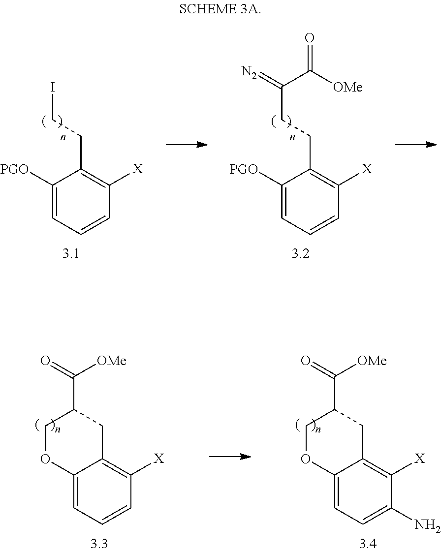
C1([PGO])=CC=CC([X])=C1CCC(C(=O)[OMe])=[N2].C1([PGO])=CC=CC([X])=C1CCI.C12=CC=CC([X])=C1CC(C([OMe])=O)CO2.C12=CC=C(N)C([X])=C1CC(C([OMe])=O)CO2
